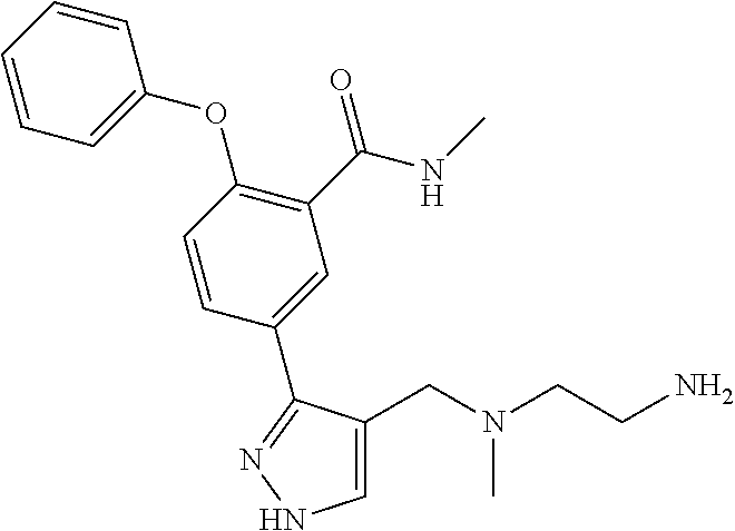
C1=C(CN(CCN)C)C(C2=CC(C(=O)NC)=C(OC3=CC=CC=C3)C=C2)=NN1
